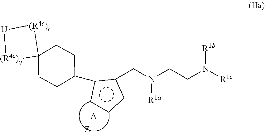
[A].c1(CN(CCN([R1c])[R1b])[R1a])c(C2CCC3(CC2)[(R4c)q][U][(R4c)r]3)ccc1
